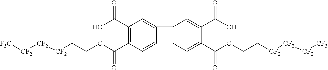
C1=C(C2=CC(C(O)=O)=C(C(OCC[CF2][CF2][CF2][F3C])=O)C=C2)C=C(C(O)=O)C(C(OCC[CF2][CF2][CF2][CF3])=O)=C1
